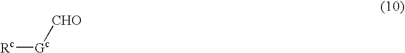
[Rc][Gc][CHO]
